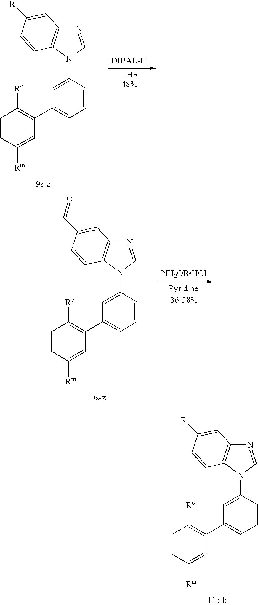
[THF].C12=C(N(C3=CC(C4=C([Ro])C=CC([Rm])=C4)=CC=C3)C=N1)C=CC([R])=C2.[Pyridine].C12=C(N(C3=CC(C4=C([Ro])C=CC([Rm])=C4)=CC=C3)C=N1)C=CC(C=O)=C2.C12=C(N(C3=CC(C4=C([Ro])C=CC([Rm])=C4)=CC=C3)C=N1)C=CC([R])=C2
